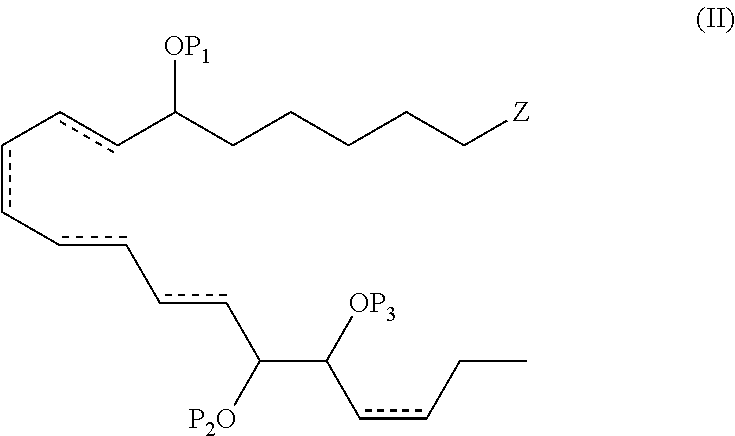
c(-ccC(CCCCC[Z])[OP1])c-cc-ccC([P2O])C([OP3])ccCC
